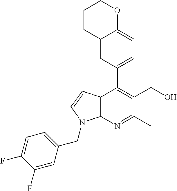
C1CC2=CC(C3=C(CO)C(C)=NC4=C3C=CN4CC3=CC=C(F)C(F)=C3)=CC=C2OC1
